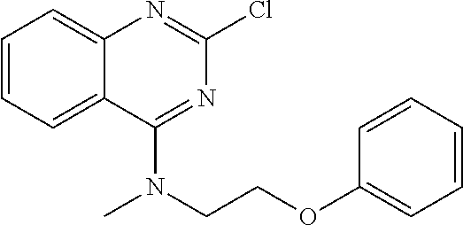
C1(Cl)=NC2=CC=CC=C2C(N(CCOC2=CC=CC=C2)C)=N1
